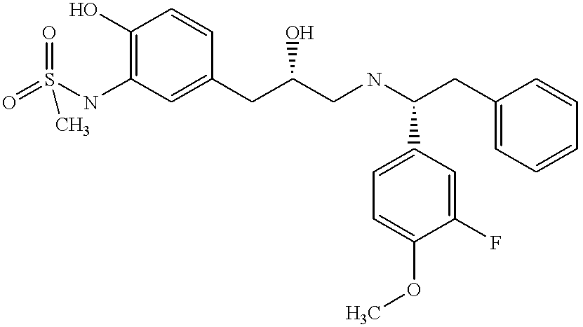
O=S(NC1=C(O)C=CC(CC(CNC(CC2=CC=CC=C2)C2=CC=C(OC)C(F)=C2)O)=C1)(=O)C
